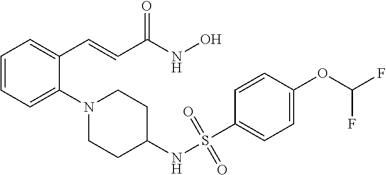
C1=CC=C(N2CCC(NS(=O)(=O)C3=CC=C(OC(F)F)C=C3)CC2)C(C=CC(NO)=O)=C1
